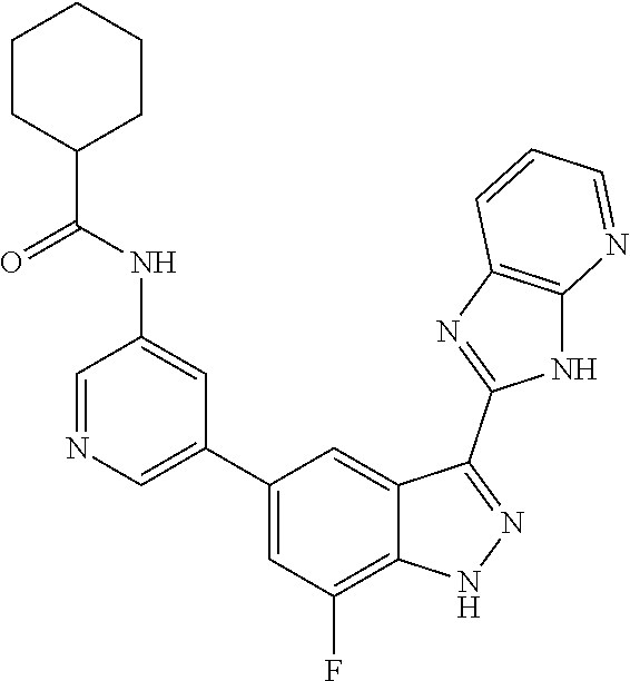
C1=NC=C(C2=CC(F)=C3C(=C2)C(C2=NC4=C(N2)N=CC=C4)=NN3)C=C1NC(=O)C1CCCCC1
